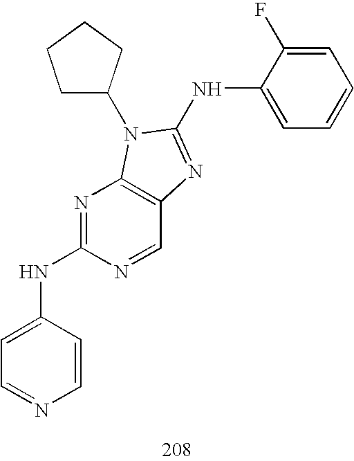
C1C(N2C3=C(C=NC(NC4=CC=NC=C4)=N3)N=C2NC2=CC=CC=C2F)CCC1
